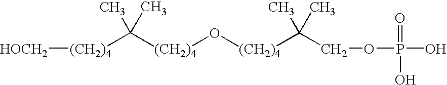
[(CH2)4]([HOCH2])C([(CH2)4]O[(CH2)4]C(C)(C)COP(O)(=O)O)(C)C
